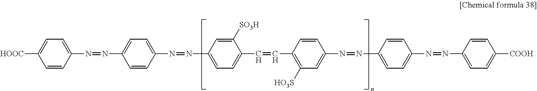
[HOOC]C1=CC=C(N=NC2=CC=C(N=NC3=CC=C(C=CC4=C([HO3S])C=C(N=NC5=CC=C(N=NC6=CC=C([COOH])C=C6)C=C5)C=C4)C([SO3H])=C3)C=C2)C=C1
